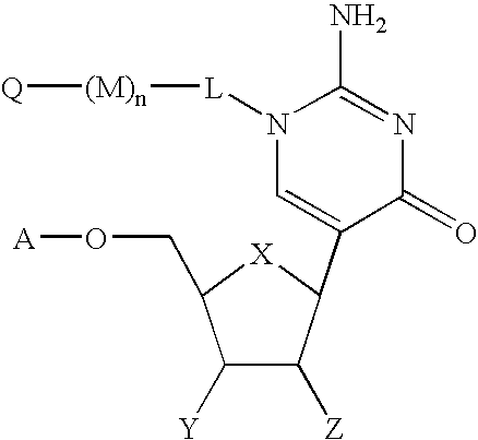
C1([Y])C([Z])C(C2=CN([L][(M)n][Q])C(N)=NC2=O)[X]C1CO[A]
